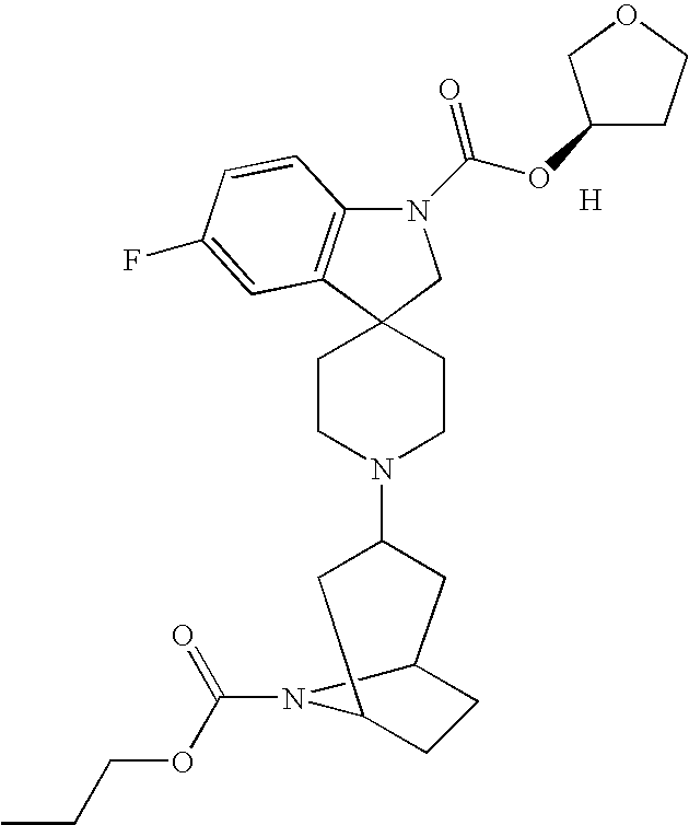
N1(C(=O)OC2CCOC2)C2=C(C3(C1)CCN(C1CC4CCC(C1)N4C(=O)OCCC)CC3)C=C(F)C=C2.[H]
